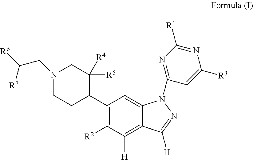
C1(C2C([R5])([R4])CN(CC([R6])[R7])CC2)=C([R2])C([H])=C2C(=C1)N(C1=NC([R1])=NC([R3])=C1)N=C2[H]
